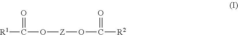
[R1]C(O[Z]OC([R2])=O)=O
